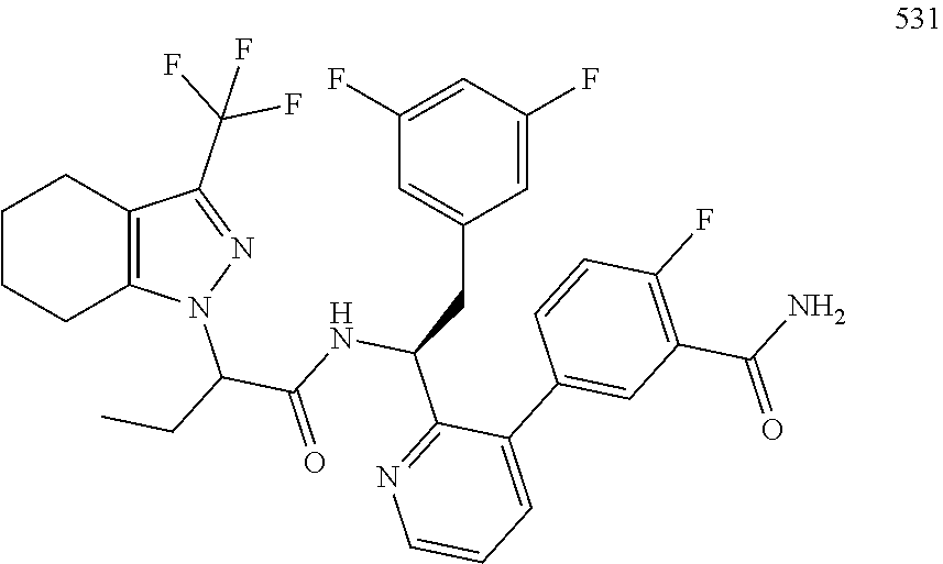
N1(C(C(=O)NC(CC2=CC(F)=CC(F)=C2)C2=NC=CC=C2C2=CC(C(N)=O)=C(F)C=C2)CC)N=C(C(F)(F)F)C2=C1CCCC2
